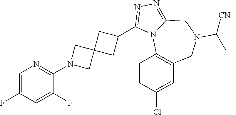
C1=C(F)C=C(F)C(N2CC3(C2)CC(C2=NN=C4N2C2=C(CN(C([CN])(C)C)C4)C=C(Cl)C=C2)C3)=N1
